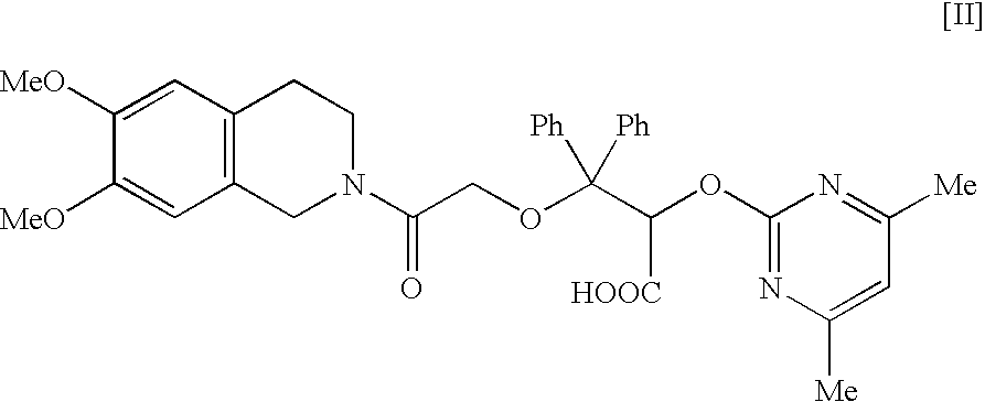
C12=C(C=C([MeO])C([MeO])=C1)CCN(C(COC(C(OC1=NC([Me])=CC([Me])=N1)[HOOC])([Ph])[Ph])=O)C2
